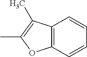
C12=C(C=CC=C1)OC(C)=C2C
